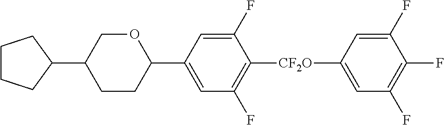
C1(F)=CC([CF2O]C2=C(F)C=C(C3OCC(C4CCCC4)CC3)C=C2F)=CC(F)=C1F
